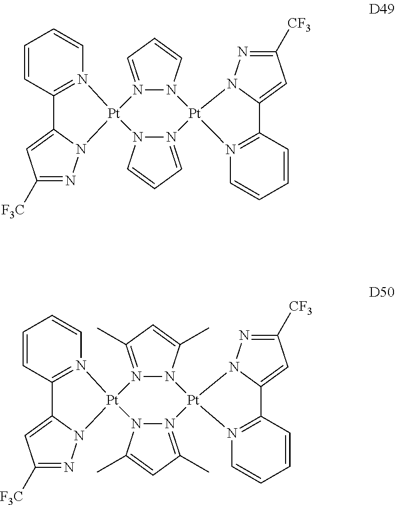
C1=CC=CN2=C1C1=CC([F3C])=NN1[Pt]21N2=CC=CN2[Pt]2(N3=CC=CN13)N1=C(C=CC=C1)C1=CC([CF3])=NN21.C1=CC=CN2=C1C1=CC([F3C])=NN1[Pt]21N2=C(C)C=C(C)N2[Pt]2(N3=C(C)C=C(C)N13)N1=C(C=CC=C1)C1=CC([CF3])=NN21
